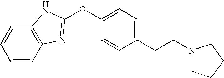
C12=C(C=CC=C1)N=C(OC1=CC=C(CCN3CCCC3)C=C1)N2
